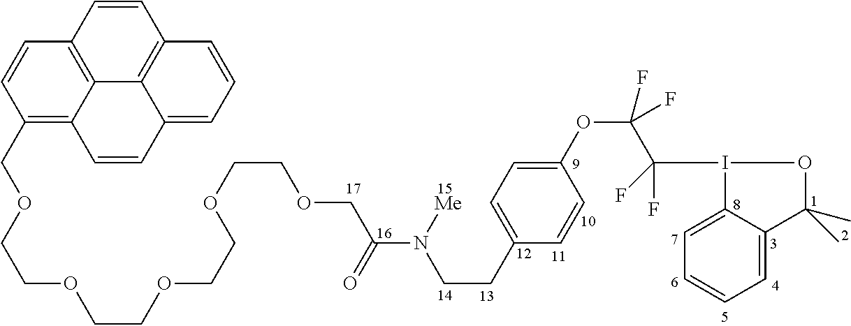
C(CC1=CC=C(OC(C(I2C3=CC=CC=C3C(C)(C)O2)(F)F)(F)F)C=C1)N(C(=O)COCCOCCOCCOCCOCC1=C2C3=C(C=C1)C=CC1=C3C(=CC=C1)C=C2)[Me]
